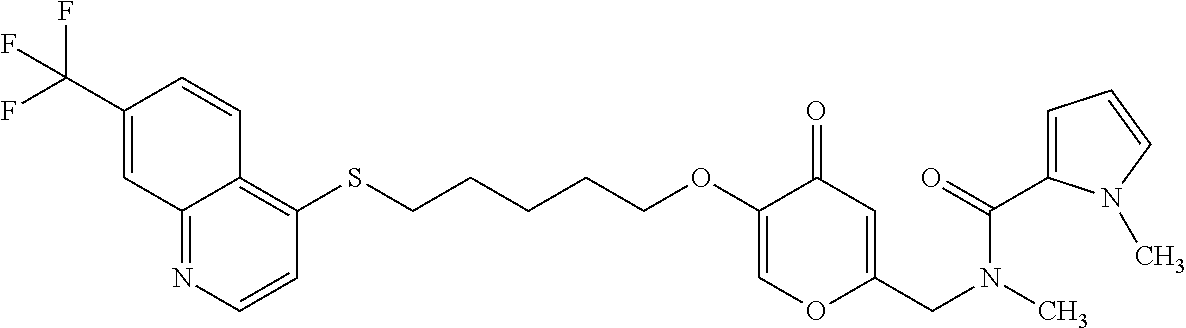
C12=NC=CC(SCCCCCOC3=COC(CN(C)C(=O)C4=CC=CN4C)=CC3=O)=C1C=CC(C(F)(F)F)=C2
